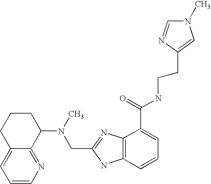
C1=CN=C2C(=C1)CCCC2N(CC1=NC2=C(N1)C=CC=C2C(=O)NCCC1=CN(C)C=N1)C
